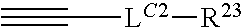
C#C[LC2][R23]
